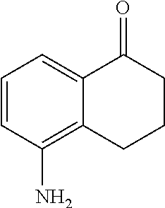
C1=CC(N)=C2C(=C1)C(=O)CCC2
